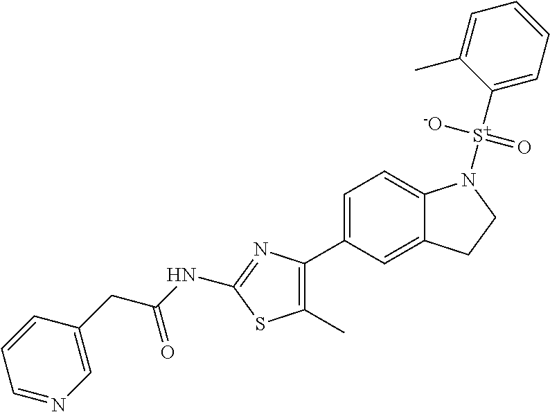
C1=C(C2=C(C)SC(NC(CC3=CN=CC=C3)=O)=N2)C=C2C(=C1)N([S+](C1=CC=CC=C1C)([-O])=O)CC2
